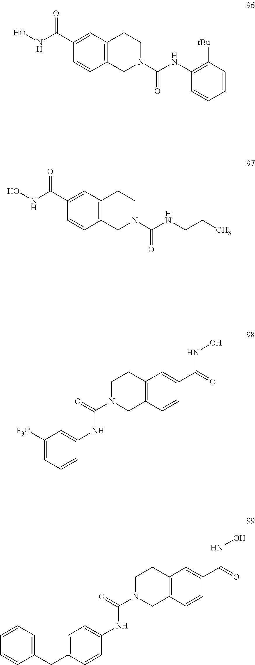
C1(C(NO)=O)=CC2=C(C=C1)CN(C(NC1=C([tBu])C=CC=C1)=O)CC2.C1(C(NO)=O)=CC2=C(C=C1)CN(C(NCCC)=O)CC2.C1([F3C])=CC=CC(NC(N2CC3=C(CC2)C=C(C(=O)NO)C=C3)=O)=C1.C1=CC=C(CC2=CC=C(NC(N3CC4=C(CC3)C=C(C(=O)NO)C=C4)=O)C=C2)C=C1
